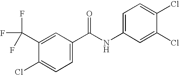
C1=C(NC(C2=CC=C(Cl)C(C(F)(F)F)=C2)=O)C=C(Cl)C(Cl)=C1
